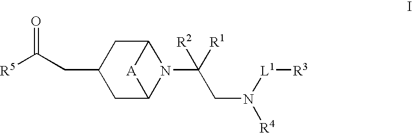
[R5]C(CC1CC2N(C(CN([R4])[L1][R3])([R1])[R2])C(C1)[A]2)=O
